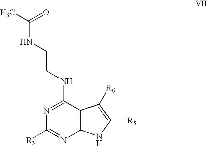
CC(NCCNC1=NC([R3])=NC2=C1C([R6])=C([R5])N2)=O
